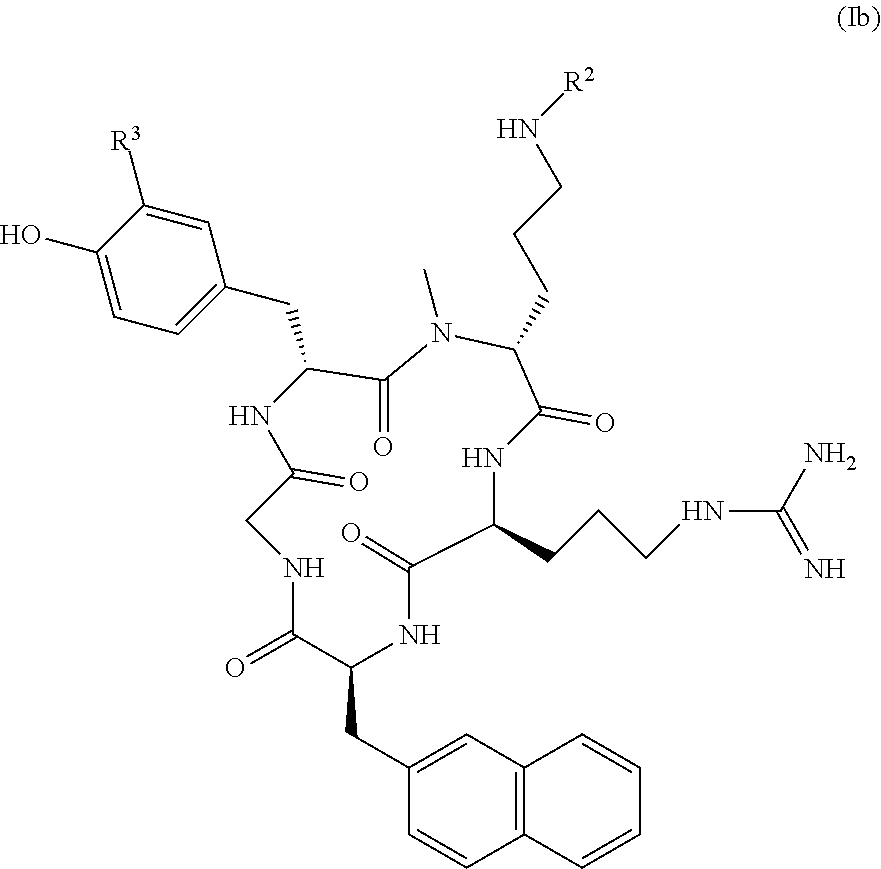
C1=CC2=C(C=C1CC1C(=O)NCC(=O)NC(CC3=CC=C(O)C([R3])=C3)C(=O)N(C)C(CCCN[R2])C(=O)NC(CCCNC(N)=N)C(=O)N1)C=CC=C2
